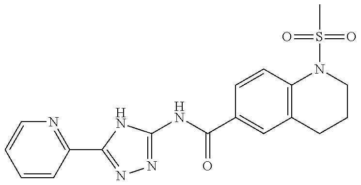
N1=C(NC(C2=CC3=C(C=C2)N(S(=O)(=O)C)CCC3)=O)NC(C2=NC=CC=C2)=N1
